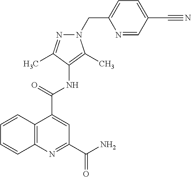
N1=CC(C#N)=CC=C1CN1C(C)=C(NC(C2=CC(C(N)=O)=NC3=C2C=CC=C3)=O)C(C)=N1
